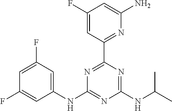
C1(NC2=NC(NC(C)C)=NC(C3=NC(N)=CC(F)=C3)=N2)=CC(F)=CC(F)=C1
